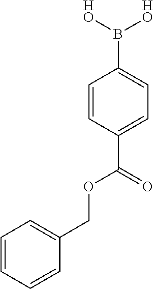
C1=CC(C(=O)OCC2=CC=CC=C2)=CC=C1B([HO])[HO]
